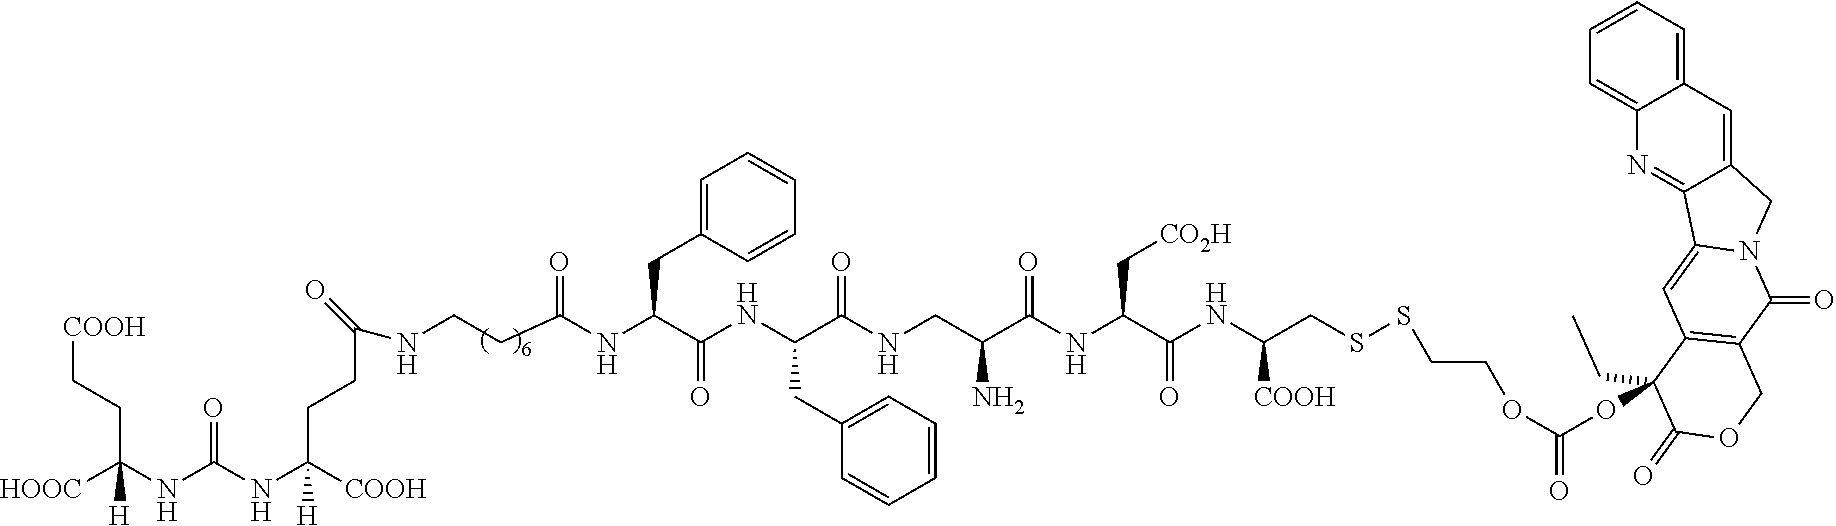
C(C(NC(NC([HOOC])([H])CC[COOH])=O)([COOH])[H])CC(=O)NCCC(NC(C(NC(C(NCC(C(NC(C(NC(CSSCCOC(OC1(CC)C2=C(C(=O)N3C(=C2)C2=NC4=CC=CC=C4C=C2C3)COC1=O)=O)[COOH])=O)C[CO2H])=O)N)=O)CC1=CC=CC=C1)=O)CC1=CC=CC=C1)=O
